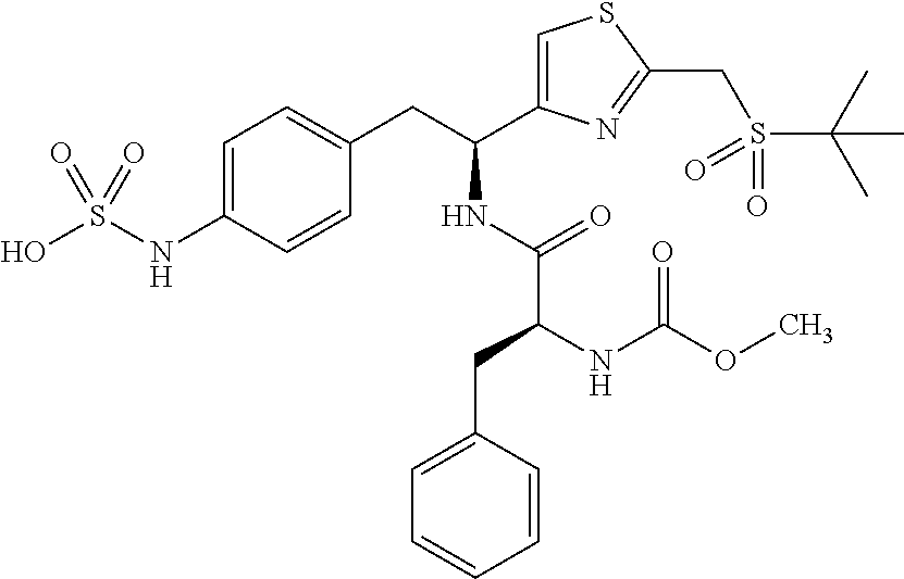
C1=C(NS(O)(=O)=O)C=CC(CC(C2=CSC(CS(C(C)(C)C)(=O)=O)=N2)NC(C(CC2=CC=CC=C2)NC(OC)=O)=O)=C1
